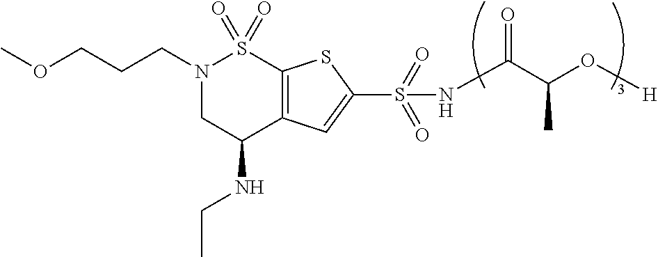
N1(CCCOC)CC(NCC)C2=C(S1(=O)=O)SC(S(=O)(=O)NC(C(O[H])C)=O)=C2
